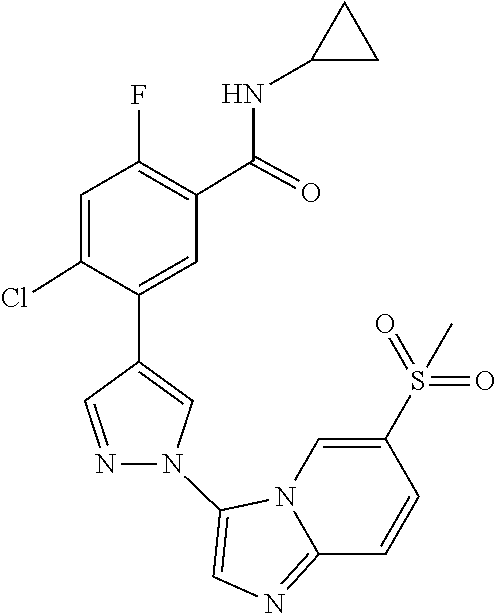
N12C(=NC=C1N1C=C(C3=CC(C(NC4CC4)=O)=C(F)C=C3Cl)C=N1)C=CC(S(=O)(=O)C)=C2
